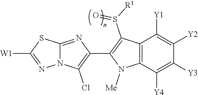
N12C(=NC(C3=C(S([R1])=O)C4=C(N3[Me])C([Y4])=C([Y3])C([Y2])=C4[Y1])=C1Cl)SC([W1])=N2
